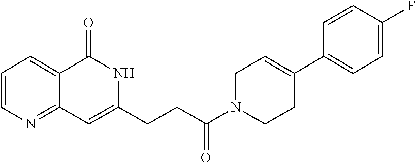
C1=CN=C2C(=C1)C(=O)NC(CCC(N1CCC(C3=CC=C(F)C=C3)=CC1)=O)=C2
